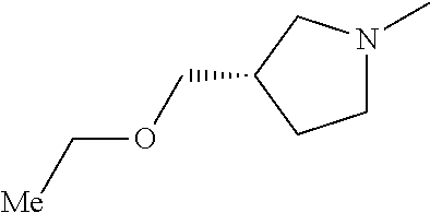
C1N(C)CC(COC[Me])C1
